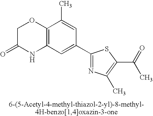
C1C(=O)NC2=C(O1)C(C)=CC(C1=NC(C)=C(C(=O)C)S1)=C2
